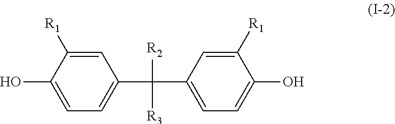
C1(O)=CC=C(C(C2=CC=C(O)C([R1])=C2)([R2])[R3])C=C1[R1]
